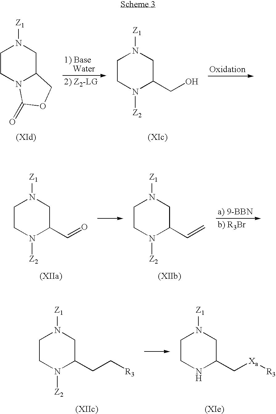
C1CN([Z2])C(CO)CN1[Z1].C1CN2C(CN1[Z1])COC2=O.C1CN([Z2])C(C=O)CN1[Z1].C1CN([Z2])C(C=C)CN1[Z1].C1CN([Z2])C(CC[R3])CN1[Z1].C1CNC(C[Xa][R3])CN1[Z1]
